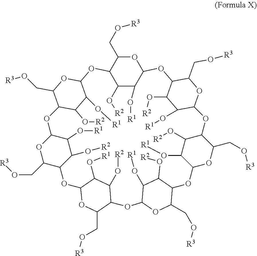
O1C(CO[R3])C2C(O[R2])C(O[R1])C1OC1C(O[R2])C(O[R1])C(OC1CO[R3])OC1C(O[R2])C(O[R1])C(OC1CO[R3])OC1C(O[R2])C(O[R1])C(OC1CO[R3])OC1C(CO[R3])OC(OC3C(CO[R3])OC(OC4C(CO[R3])OC(O2)C(O[R1])C4O[R2])C(O[R1])C3O[R2])C(O[R1])C1O[R2]
